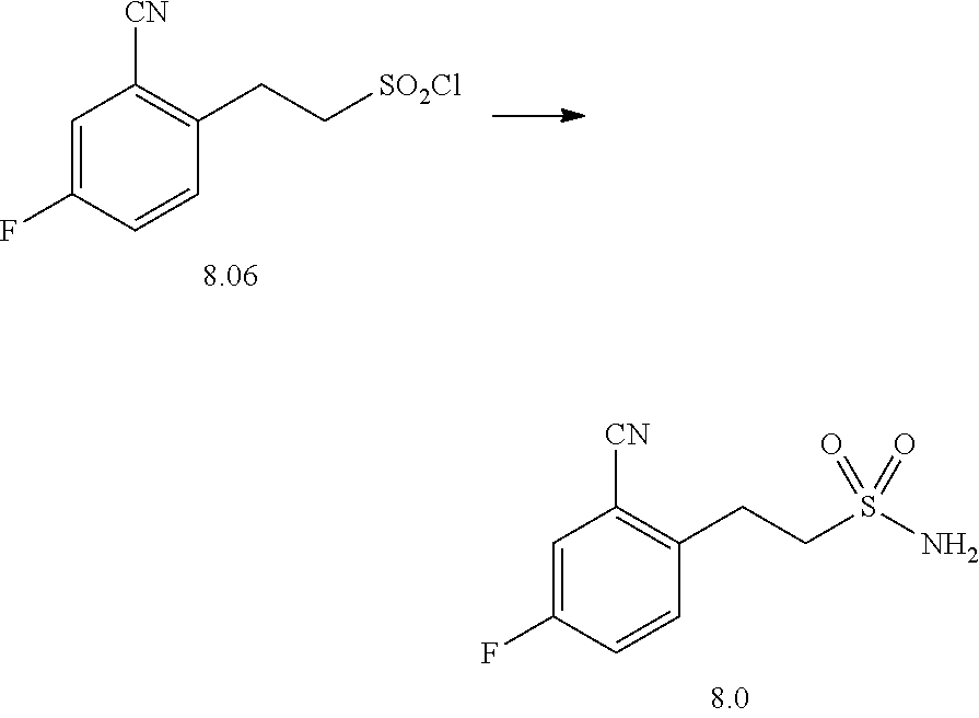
C1=C(F)C=CC(CC[SO2Cl])=C1[CN].C1=C(F)C=CC(CCS(=O)(=O)N)=C1[CN]
